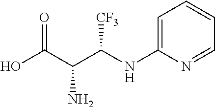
OC(C(C(NC1=CC=CC=N1)[CF3])N)=O
